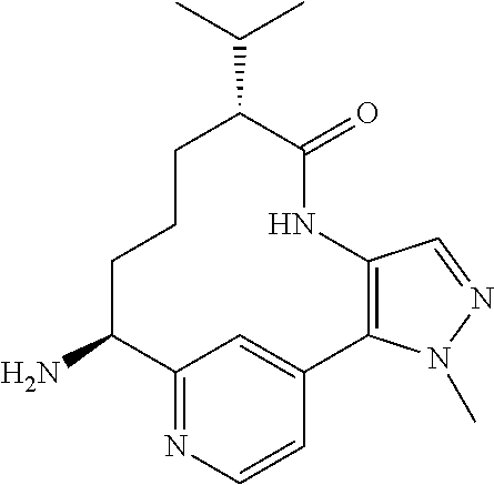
C1C(N)C2=NC=CC(=C2)C2=C(C=NN2C)NC(=O)C(C(C)C)CC1
